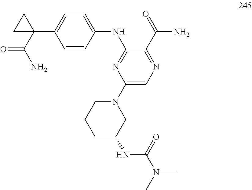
C1=CC(NC2=NC(N3CCCC(NC(N(C)C)=O)C3)=CN=C2C(=O)N)=CC=C1C1(C(N)=O)CC1
